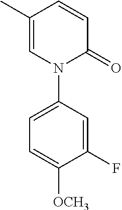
C1=C(C)C=CC(=O)N1C1=CC=C([OCH3])C(F)=C1
